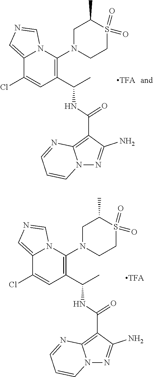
C1(C(C)NC(C2=C3N(N=C2N)C=CC=N3)=O)=C(N2CCS(=O)(=O)C(C)C2)N2C(=CN=C2)C(Cl)=C1.C1(C(C)NC(C2=C3N(N=C2N)C=CC=N3)=O)=C(N2CCS(=O)(=O)C(C)C2)N2C(=CN=C2)C(Cl)=C1
